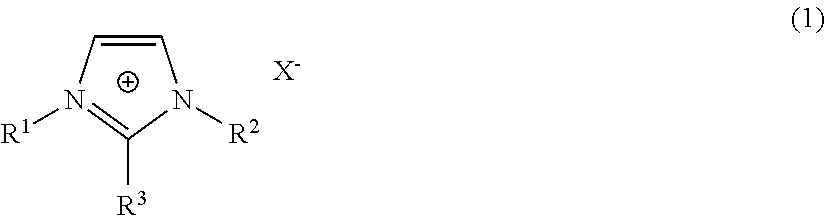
C1=CN([R1])=C([R3])N1[R2].[X-]
